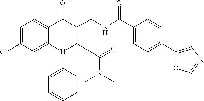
C1=C(Cl)C=C2C(=C1)C(=O)C(CNC(C1=CC=C(C3=CN=CO3)C=C1)=O)=C(C(=O)N(C)C)N2C1=CC=CC=C1
